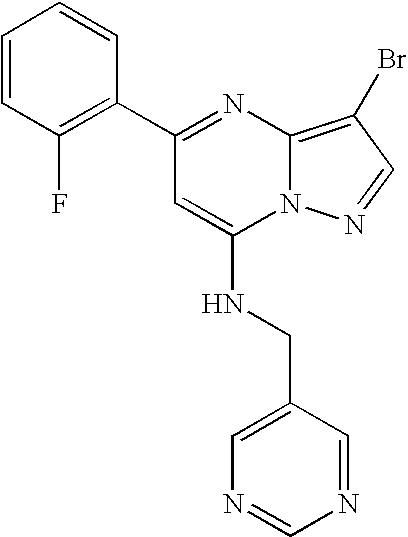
C1(C2=NC3=C(Br)C=NN3C(NCC3=CN=CN=C3)=C2)=C(F)C=CC=C1
